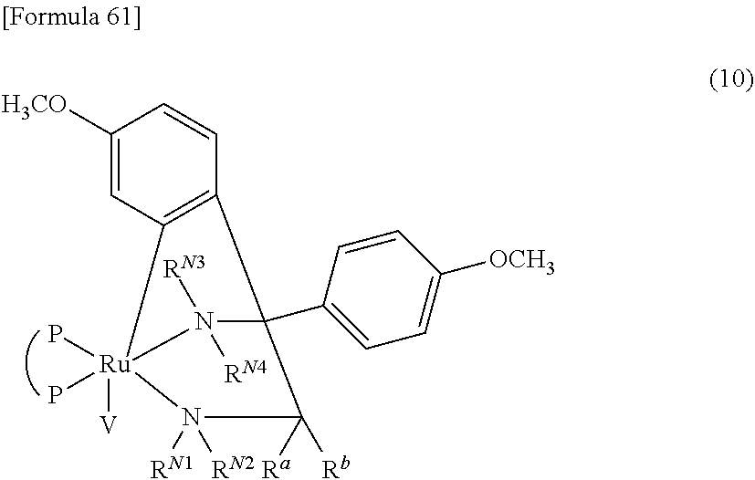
N1([RN4])([RN3])C2(C3=CC=C([OCH3])C=C3)C([Rb])([Ra])N([RN1])([RN2])[Ru]1([V])(P)(P)C1=C2C=CC([H3CO])=C1
